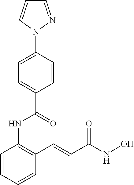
C1=CC=CC(C=CC(NO)=O)=C1NC(C1=CC=C(N2N=CC=C2)C=C1)=O
